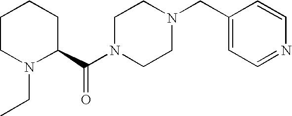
C1CN(CC)C(C(N2CCN(CC3=CC=NC=C3)CC2)=O)CC1
